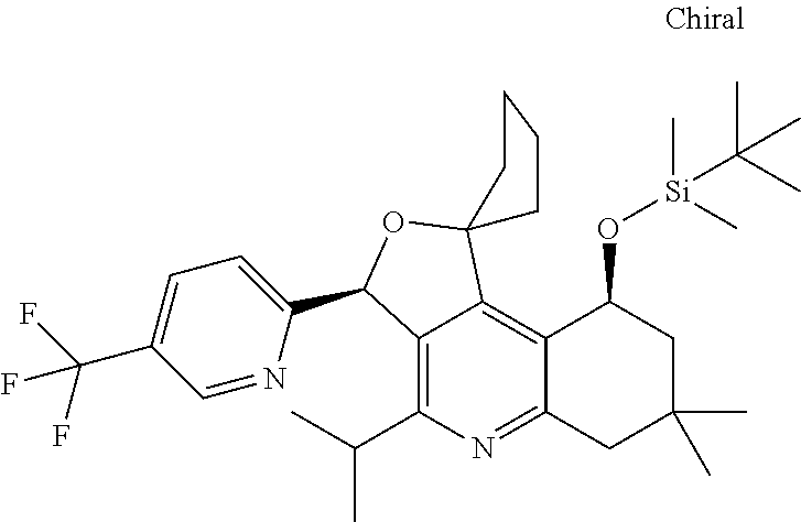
C12=C3C(=C(C(C)C)N=C1CC(C)(C)CC2O[Si](C)(C)C(C)(C)C)C(C1=CC=C(C(F)(F)F)C=N1)OC31CCCC1
